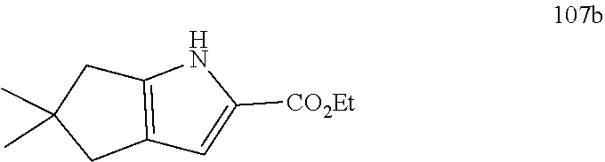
C12=C(CC(C)(C)C1)NC([CO2Et])=C2
